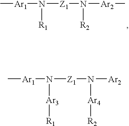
C[Ar1]N([Z1]N([Ar2]C)[R2])[R1].C[Ar1]N([Z1]N([Ar2])[Ar4][R2])[Ar3][R1]
